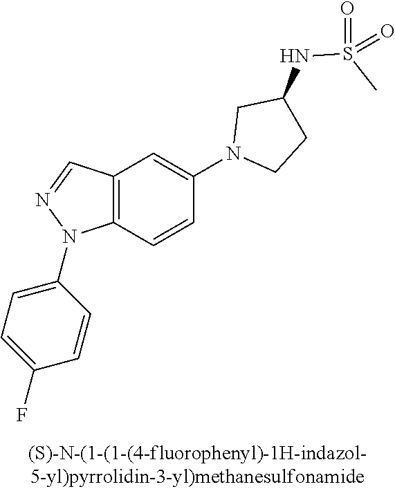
N1(C2=CC3=C(C=C2)N(C2=CC=C(F)C=C2)N=C3)CCC(NS(=O)(C)=O)C1
